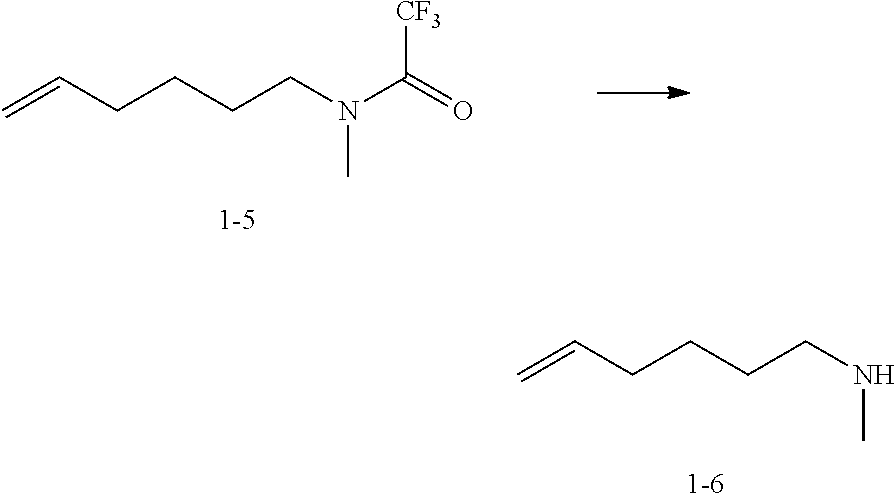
C=CCCCCNC.C=CCCCCN(C)C([CF3])=O
